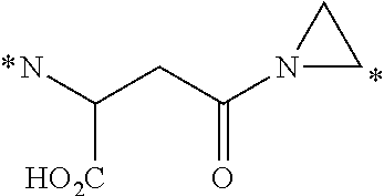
[HO2C]C(N)CC(N1CC1)=O
